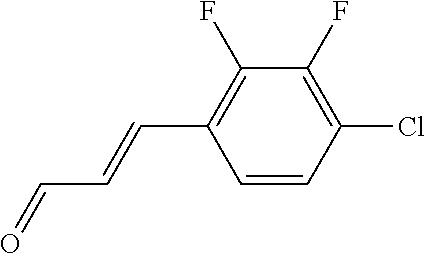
C1=CC(Cl)=C(F)C(F)=C1C=CC=O
